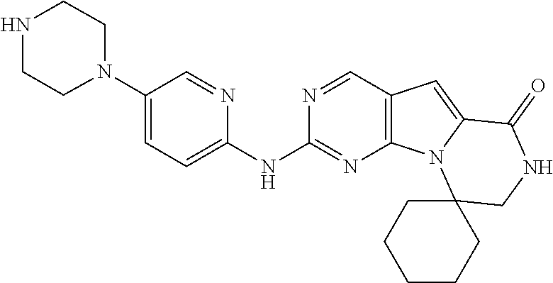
N1(C2=CC=C(NC3=NC4=C(C=N3)C=C3N4C4(CNC3=O)CCCCC4)N=C2)CCNCC1
